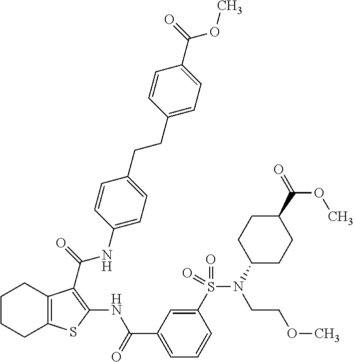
C1CCC2=C(C1)C(C(=O)NC1=CC=C(CCC3=CC=C(C(=O)OC)C=C3)C=C1)=C(NC(C1=CC=CC(S(N(C3CCC(C(=O)OC)CC3)CCOC)(=O)=O)=C1)=O)S2
